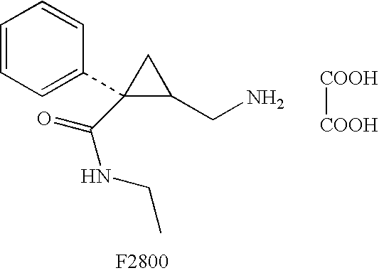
C1=CC=C(C2(C(=O)NCC)C(CN)C2)C=C1.[COOH][COOH]
